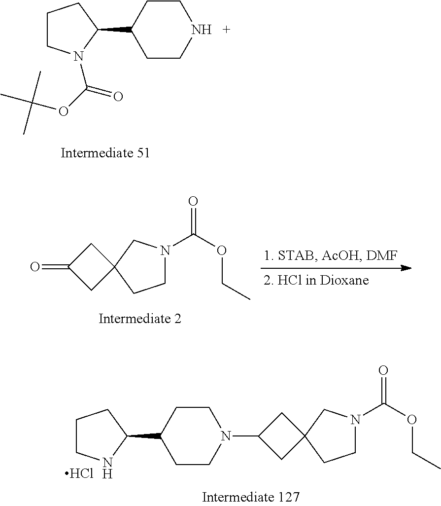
C1CN(C(OC(C)(C)C)=O)C(C2CCNCC2)C1.C1N(C(=O)OCC)CC2(C1)CC(=O)C2.C1N(C(=O)OCC)CC2(C1)CC(N1CCC(C3NCCC3)CC1)C2.Cl
